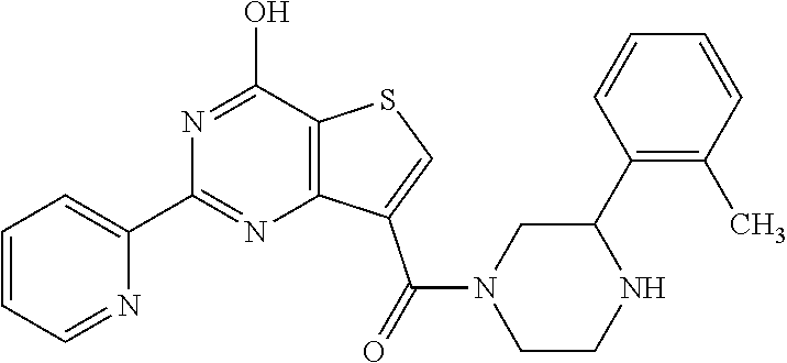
C1=CC=NC(C2=NC3=C(C(O)=N2)SC=C3C(N2CCNC(C3=C(C)C=CC=C3)C2)=O)=C1
